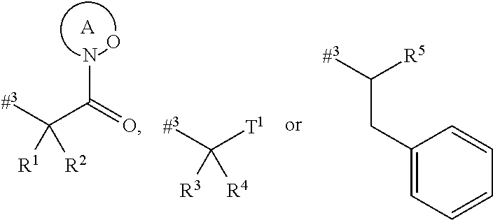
[#3]C(C(=O)N)([R1])[R2].[A].O.[#3]C([T1])([R3])[R4].C1(CC([R5])[#3])=CC=CC=C1
